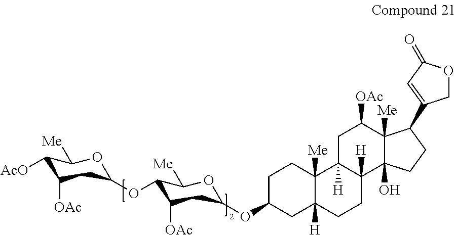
C1([AcO])C([OAc])CC(OC2C([OAc])CC(OC3CC4([H])C([Me])(CC3)C3([H])C([H])(CC4)C4(O)C([Me])(C([OAc])C3)C(C3=CC(=O)OC3)CC4)OC2[Me])OC1[Me]
